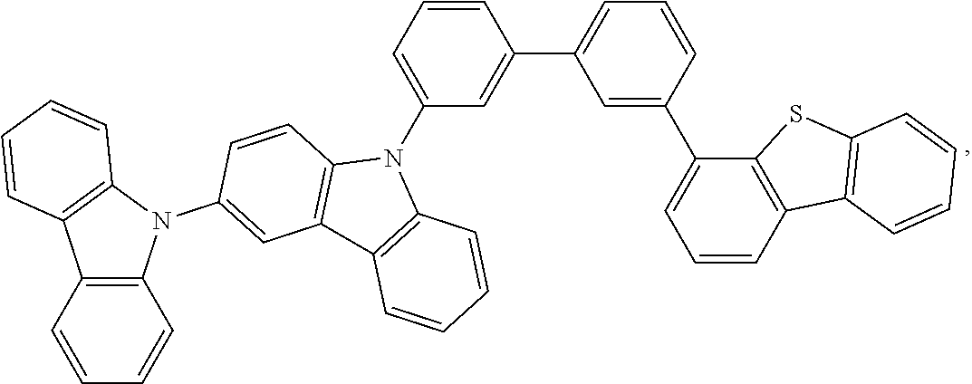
C12=C(C=CC=C1C1=CC(C3=CC(N4C5=C(C6=C4C=CC=C6)C=C(N4C6=C(C7=C4C=CC=C7)C=CC=C6)C=C5)=CC=C3)=CC=C1)C1=C(S2)C=CC=C1
